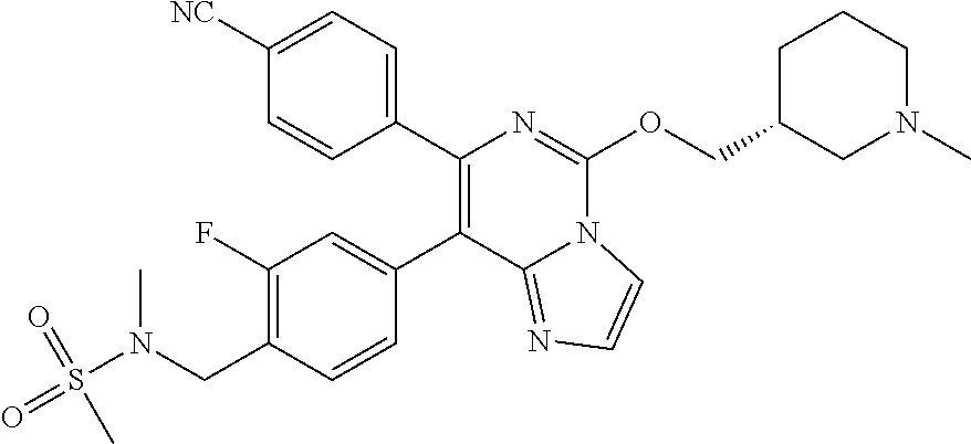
C1(CN(S(=O)(=O)C)C)=C(F)C=C(C2=C(C3=CC=C([NC])C=C3)N=C(OCC3CN(C)CCC3)N3C2=NC=C3)C=C1
